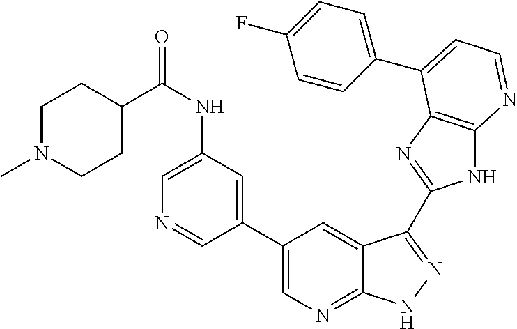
C1(C2=CN=C3C(=C2)C(C2=NC4=C(N2)N=CC=C4C2=CC=C(F)C=C2)=NN3)=CC(NC(=O)C2CCN(C)CC2)=CN=C1
